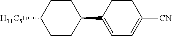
C1([H11C5])CCC(C2=CC=C([CN])C=C2)CC1
